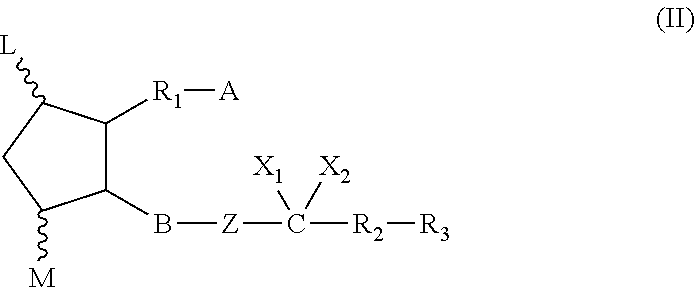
C1(B[Z]C([X1])([X2])[R2][R3])C([R1][A])C([L])CC1[M]
